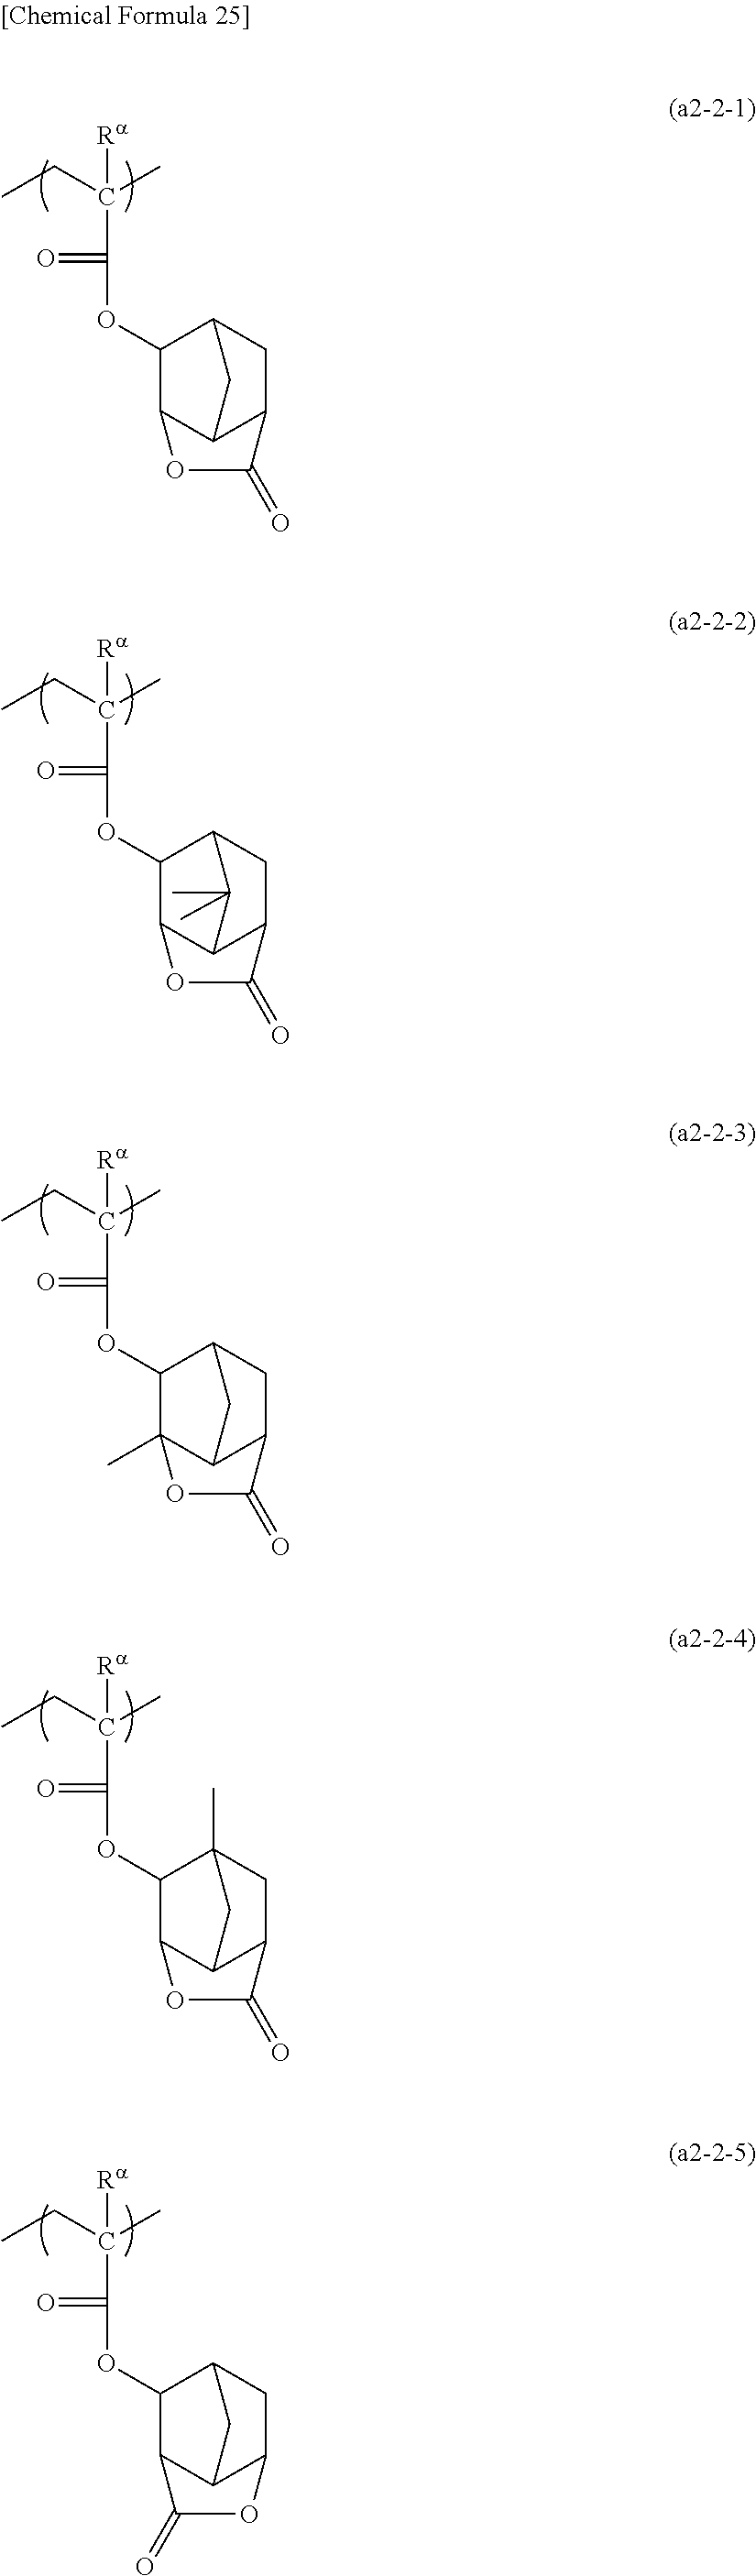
CCC(C)([Ra])C(OC1C2C3C(CC1C3)C(=O)O2)=O.CCC(C)([Ra])C(OC1C2C3C(CC1C3(C)C)C(=O)O2)=O.CCC(C)([Ra])C(OC1C2(C)C3C(CC1C3)C(=O)O2)=O.CCC(C)([Ra])C(OC1C2C3C(CC1(C)C3)C(=O)O2)=O.CCC(C)([Ra])C(OC1C2C3C(CC1C3)OC2=O)=O
